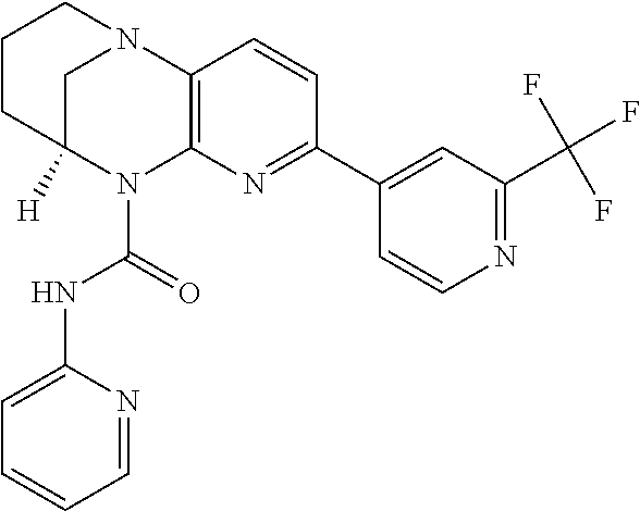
C1CC2([H])CN(C1)C1=C(N2C(=O)NC2=CC=CC=N2)N=C(C2=CC(C(F)(F)F)=NC=C2)C=C1
